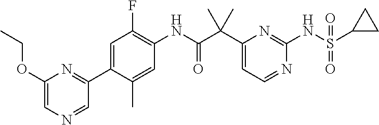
C1(C(C(NC2=C(F)C=C(C3=NC(OCC)=CN=C3)C(C)=C2)=O)(C)C)=CC=NC(NS(C2CC2)(=O)=O)=N1
